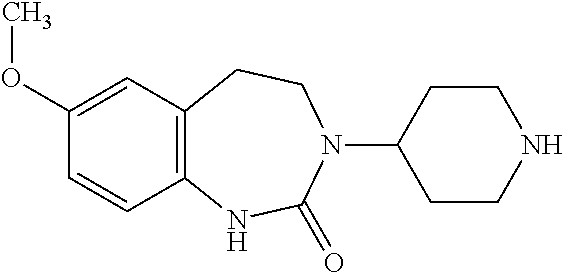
C1=CC2=C(C=C1OC)CCN(C1CCNCC1)C(=O)N2
